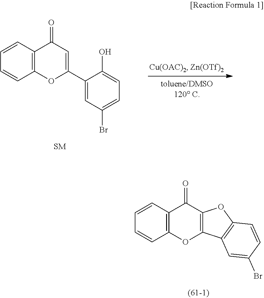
C12=C(C=CC=C1)C(=O)C=C(C1=CC(Br)=CC=C1O)O2.C12=C(C=CC=C1)C(=O)C1=C(O2)C2=C(O1)C=CC(Br)=C2
